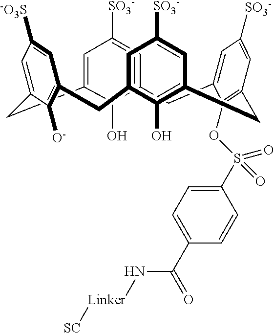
C12=CC([SO3-])=CC(=C1O)CC1=CC([SO3-])=CC(=C1OS(C1=CC=C(C(=O)N[Linker][SC])C=C1)(=O)=O)CC1=C(O)C(=CC([SO3-])=C1)CC1=C([O-])C(=CC([-O3S])=C1)C2
